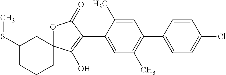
C1(SC)CCCC2(C1)OC(=O)C(C1=CC(C)=C(C3=CC=C(Cl)C=C3)C=C1C)=C2O
